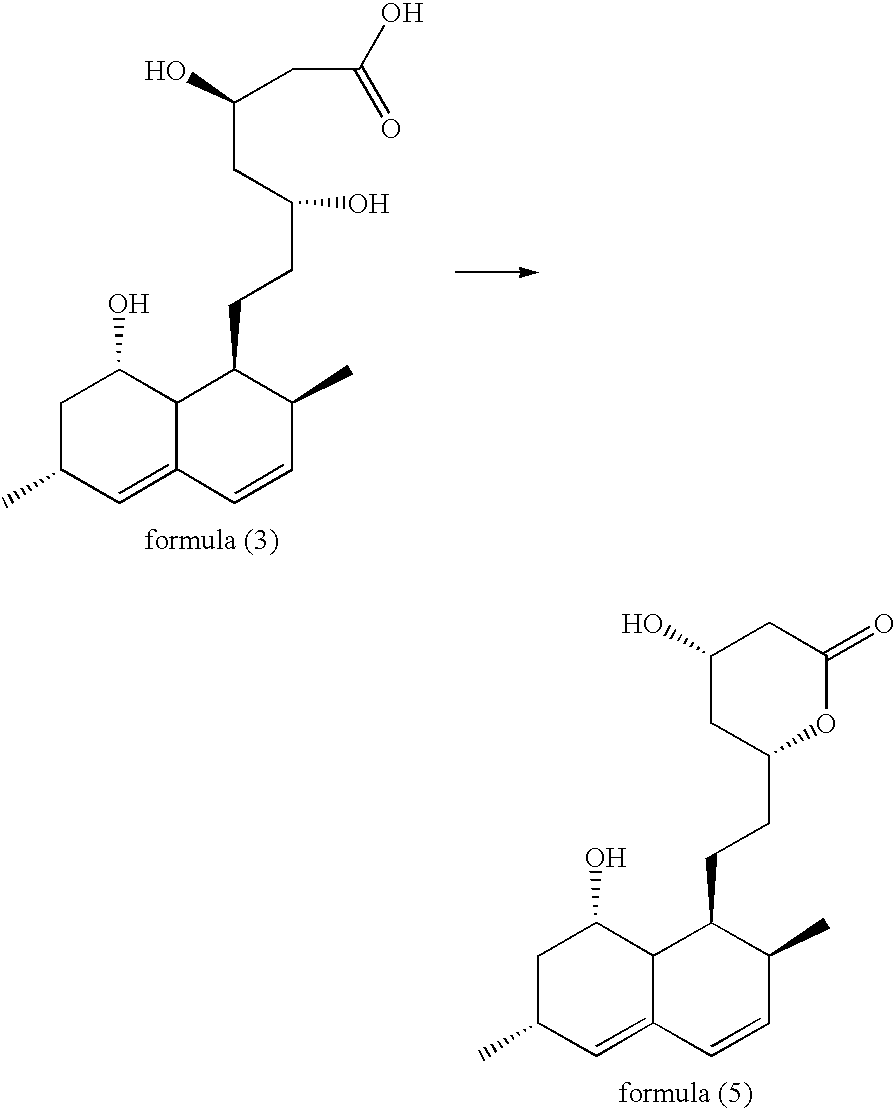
C1C(C)C=C2C(C1O)C(CCC(O)CC(CC(O)=O)O)C(C)C=C2.C1C(C)C=C2C(C1O)C(CCC1OC(=O)CC(O)C1)C(C)C=C2
